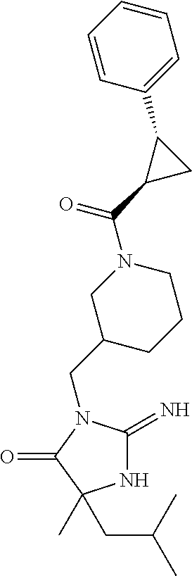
N1C(=N)N(CC2CN(C(=O)C3CC3C3=CC=CC=C3)CCC2)C(=O)C1(C)CC(C)C
